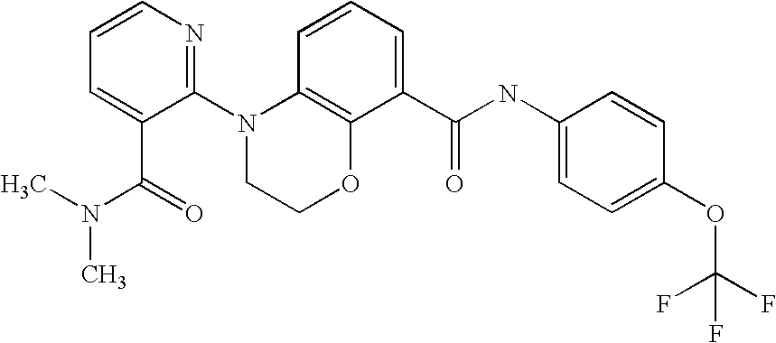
C1(N2CCOC3=C2C=CC=C3C(NC2=CC=C(OC(F)(F)F)C=C2)=O)=NC=CC=C1C(=O)N(C)C
